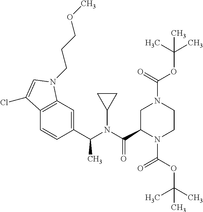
C1(C(N(C(C2N(C(OC(C)(C)C)=O)CCN(C(OC(C)(C)C)=O)C2)=O)C2CC2)C)=CC2=C(C=C1)C(Cl)=CN2CCCOC
